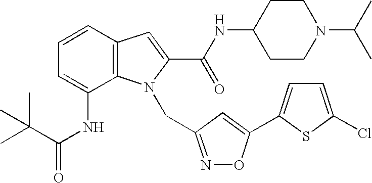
C1=CC=C(NC(C(C)(C)C)=O)C2=C1C=C(C(NC1CCN(C(C)C)CC1)=O)N2CC1=NOC(C2=CC=C(Cl)S2)=C1
